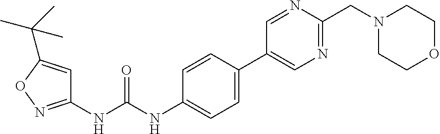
C1(NC(NC2=CC=C(C3=CN=C(CN4CCOCC4)N=C3)C=C2)=O)=NOC(C(C)(C)C)=C1
